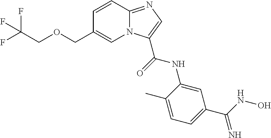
C1(COCC(F)(F)F)=CN2C(=NC=C2C(=O)NC2=CC(C(NO)=N)=CC=C2C)C=C1
